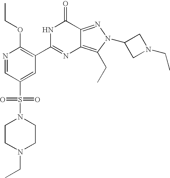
C1CN(CC)CCN1S(C1=CC(C2=NC3=C(CC)N(C4CN(CC)C4)N=C3C(=O)N2)=C(OCC)N=C1)(=O)=O
